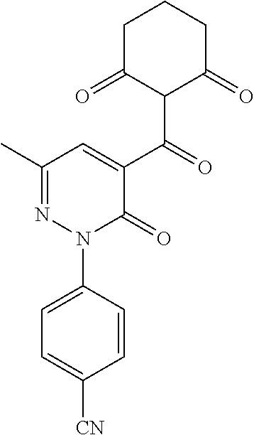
C1C(=O)C(C(C2=CC(C)=NN(C3=CC=C([CN])C=C3)C2=O)=O)C(=O)CC1
